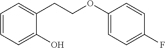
C1=C(O)C(CCOC2=CC=C(F)C=C2)=CC=C1
